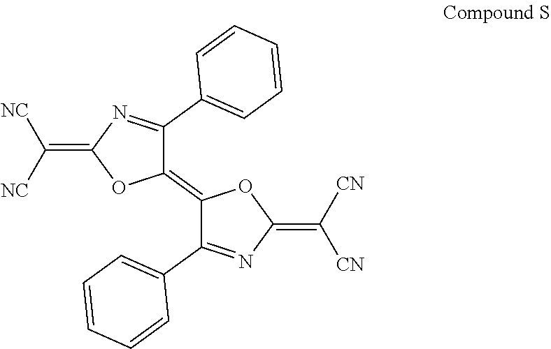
C1(=C2C(C3=CC=CC=C3)=NC(=C([CN])[CN])O2)C(C2=CC=CC=C2)=NC(=C([NC])[NC])O1
